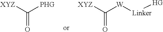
C([W][Linker][HG])([XYZ])=O.C([PHG])([XYZ])=O
